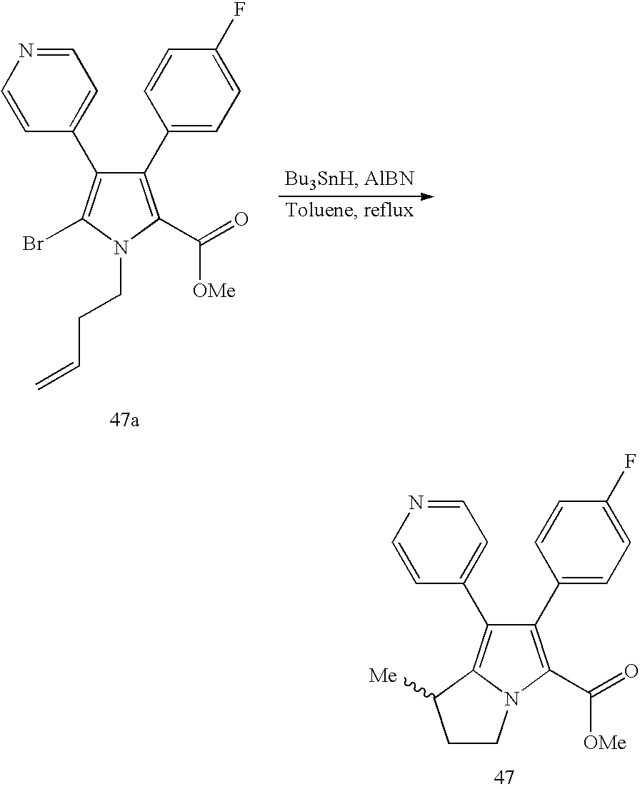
C1(C2=CC=C(F)C=C2)=C(C(=O)[OMe])N2C(=C1C1=CC=NC=C1)C([Me])CC2.C1(C2=CC=C(F)C=C2)=C(C(=O)[OMe])N(CCC=C)C(Br)=C1C1=CC=NC=C1
